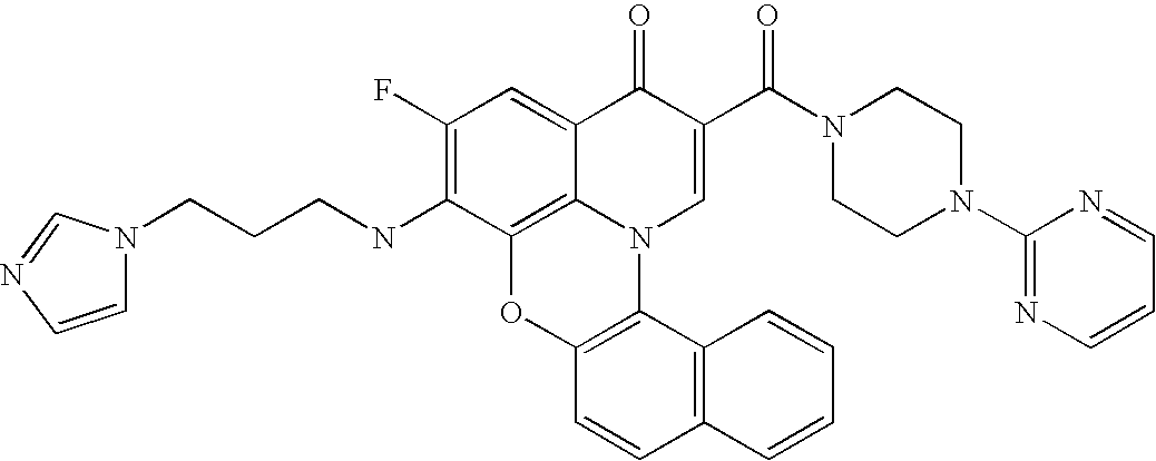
C1(F)=C(NCCCN2C=CN=C2)C2=C3C(=C1)C(=O)C(C(N1CCN(C4=NC=CC=N4)CC1)=O)=CN3C1=C(O2)C=CC2=C1C=CC=C2
